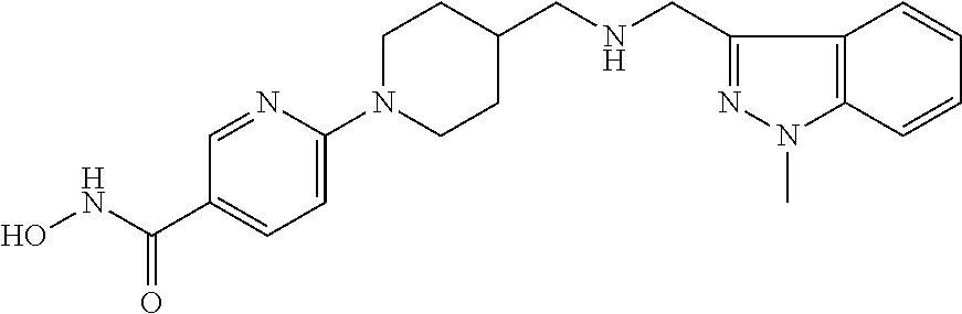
ONC(C1=CC=C(N2CCC(CNCC3=NN(C)C4=C3C=CC=C4)CC2)N=C1)=O
